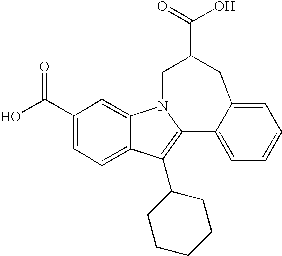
OC(=O)C1CC2=CC=CC=C2C2=C(C3CCCCC3)C3=CC=C(C(=O)O)C=C3N2C1
